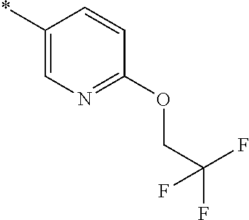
*C1=CN=C(OCC(F)(F)F)C=C1
